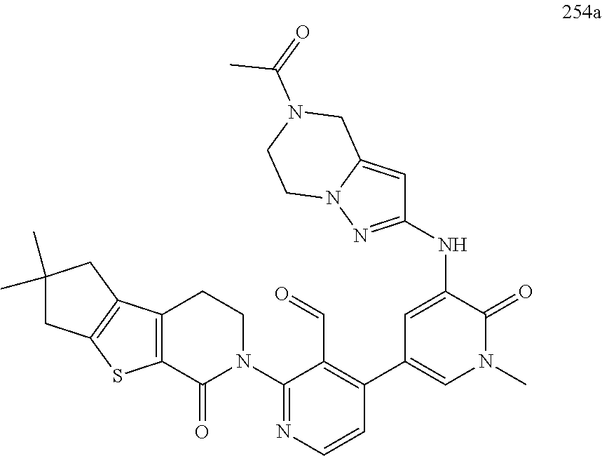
C1(N2CCC3=C(C2=O)SC2=C3CC(C)(C)C2)=NC=CC(C2=CN(C)C(=O)C(NC3=NN4C(=C3)CN(C(=O)C)CC4)=C2)=C1C=O
